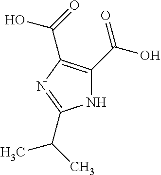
N1C(C(=O)O)=C(C(O)=O)N=C1C(C)C
